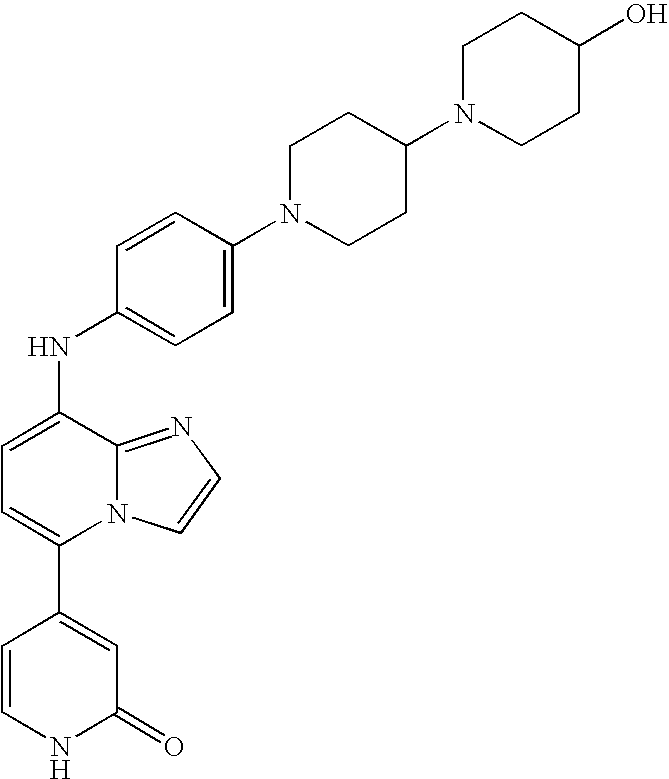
C1=CC(N2CCC(N3CCC(O)CC3)CC2)=CC=C1NC1=CC=C(C2=CC(=O)NC=C2)N2C1=NC=C2
